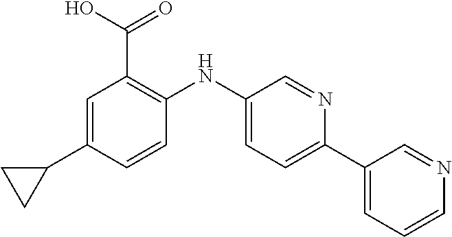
C1=C(C2CC2)C=CC(NC2=CC=C(C3=CC=CN=C3)N=C2)=C1C(O)=O
